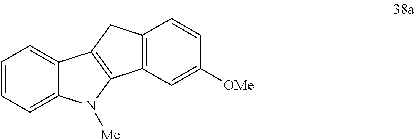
C1=CC=C2C(=C1)C1=C(N2[Me])C2=C(C1)C=CC([OMe])=C2
